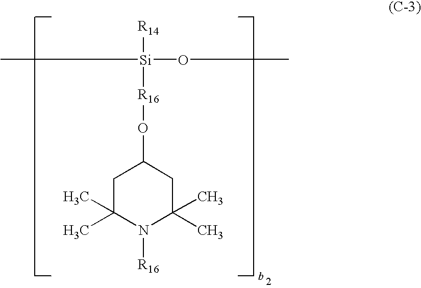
C1C(C)(C)N([R16])C(C)(C)CC1O[R16][Si]([R14])(OC)C
